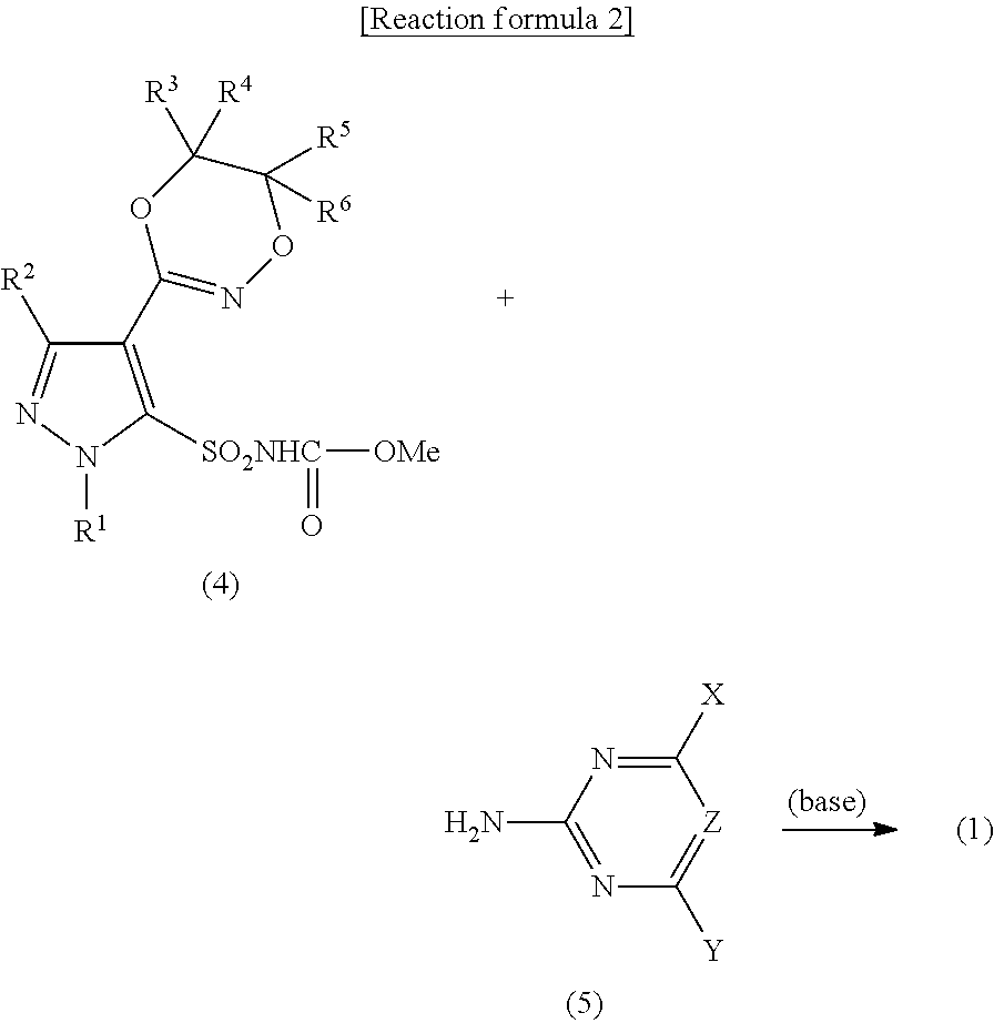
C1(C2=NOC([R6])([R5])C([R4])([R3])O2)=C([SO2NHC](=O)[OMe])N([R1])N=C1[R2].C1([X])=NC(N)=NC([Y])=[Z]1
